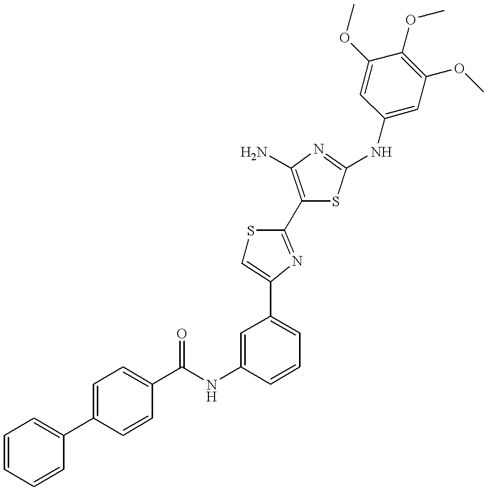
C1=CC(C(NC2=CC(C3=CSC(C4=C(N)N=C(NC5=CC(OC)=C(OC)C(OC)=C5)S4)=N3)=CC=C2)=O)=CC=C1C1=CC=CC=C1
